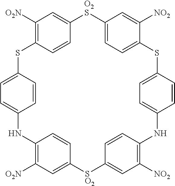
C1([O2N])=C2C=CC(=C1)[O2S]C1=CC=C(C([NO2])=C1)SC1=CC=C(C=C1)NC1=C([NO2])C=C(C=C1)[SO2]C1=CC([O2N])=C(NC3=CC=C(S2)C=C3)C=C1
